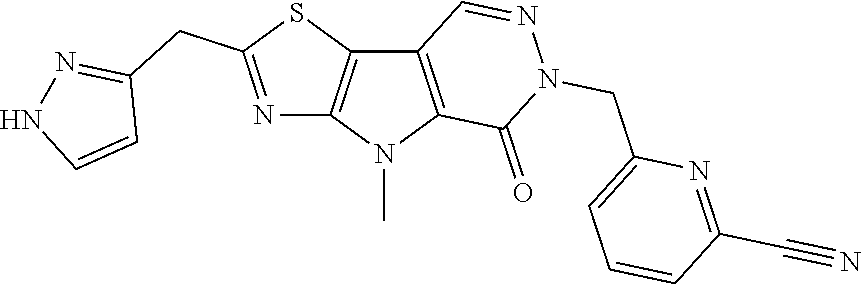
C12=C(N(C)C3=C1C=NN(CC1=CC=CC(C#N)=N1)C3=O)N=C(CC1=NNC=C1)S2
